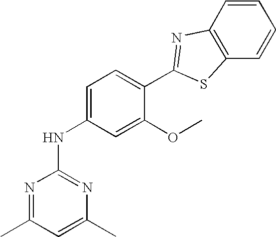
N1=C(C)C=C(C)N=C1NC1=CC=C(C2=NC3=C(S2)C=CC=C3)C(OC)=C1
